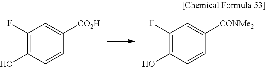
C1(F)=C(O)C=CC([CO2H])=C1.C1(F)=C(O)C=CC([CONMe2])=C1
